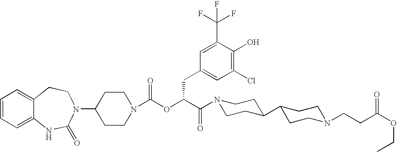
C1(N2C(=O)NC3=CC=CC=C3CC2)CCN(C(OC(C(=O)N2CCC(C3CCN(CCC(OCC)=O)CC3)CC2)CC2=CC(Cl)=C(O)C(C(F)(F)F)=C2)=O)CC1
